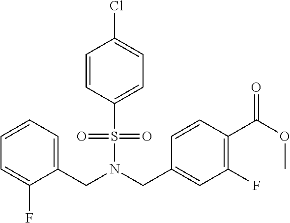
C1=CC(S(N(CC2=CC(F)=C(C(OC)=O)C=C2)CC2=CC=CC=C2F)(=O)=O)=CC=C1Cl
